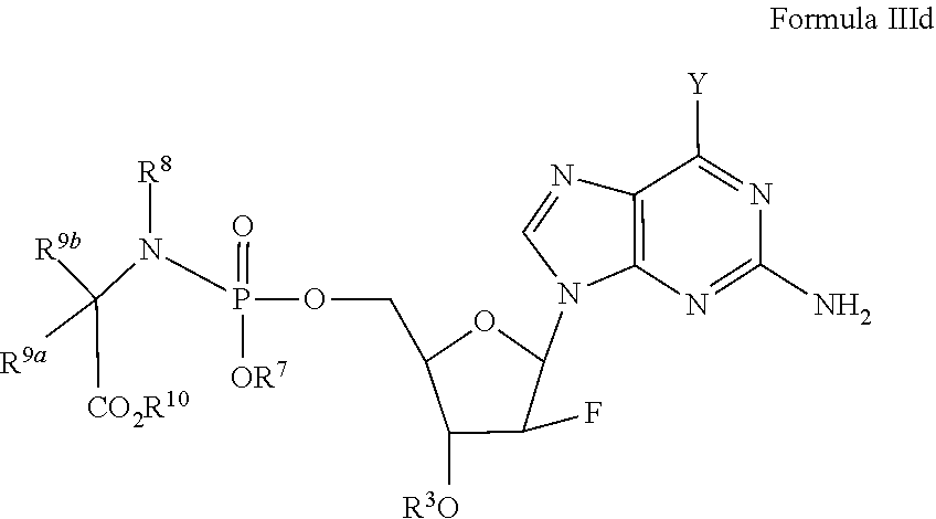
C1(N)=NC2=C(C([Y])=N1)N=CN2C1C(F)C([R3O])C(COP(N(C([R9b])([R9a])[CO2R10])[R8])(=O)[OR7])O1
